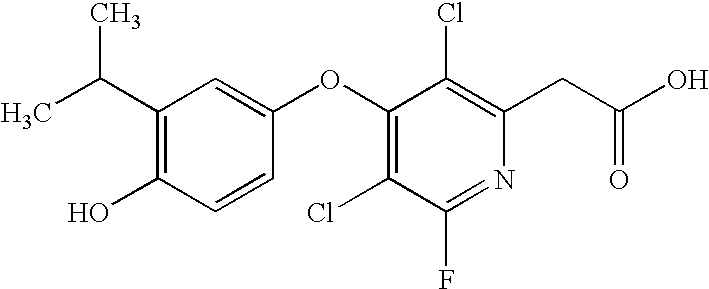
OC1=C(C(C)C)C=C(OC2=C(Cl)C(F)=NC(CC(O)=O)=C2Cl)C=C1
